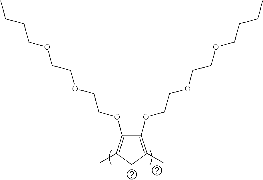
C1(OCCOCCOCCCC)=C(C)CC(C)=C1OCCOCCOCCCC
